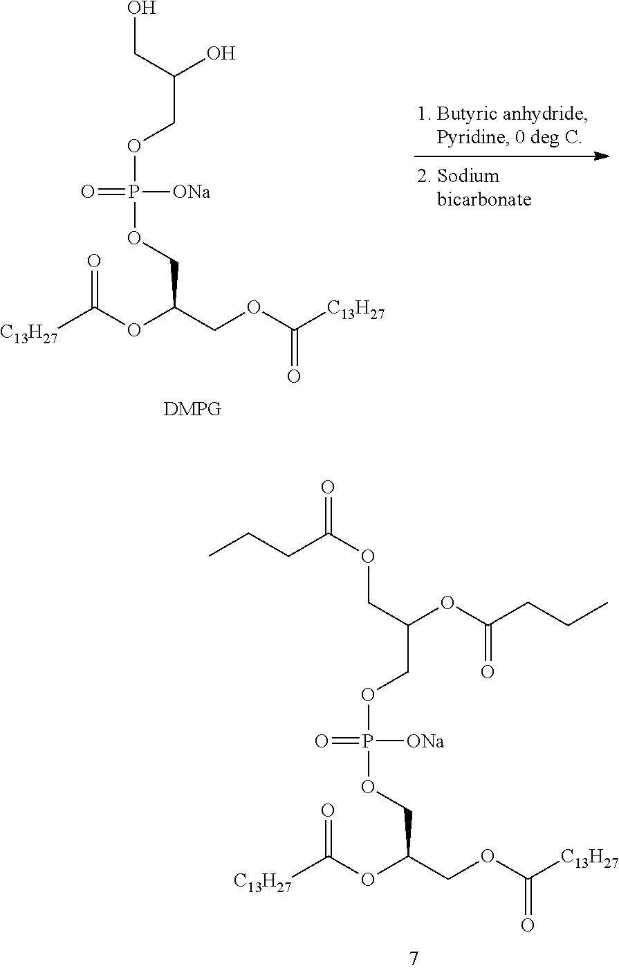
O=C(OC(COC(=O)[C13H27])COP(OCC(CO)O)(=O)[ONa])[C13H27].O=C(OC(COP(OCC(COC(CCC)=O)OC(=O)CCC)(=O)[ONa])COC(=O)[C13H27])[C13H27]
